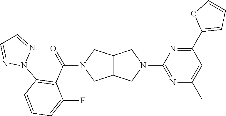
C12C(CN(C3=NC(C)=CC(C4=CC=CO4)=N3)C1)CN(C(C1=C(N3N=CC=N3)C=CC=C1F)=O)C2
